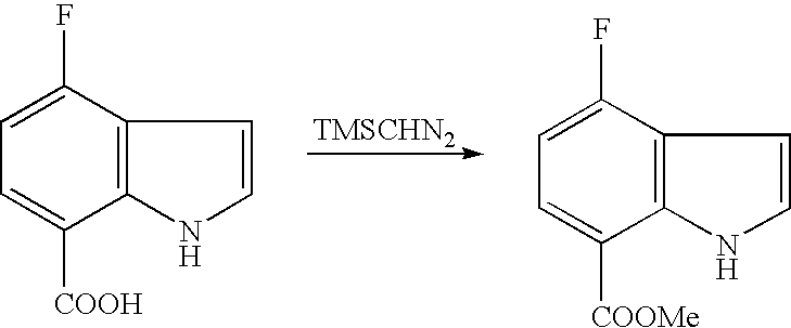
[TMSCHN2].C12=C(C(F)=CC=C1[COOH])C=CN2.C12=C(C(F)=CC=C1[COOMe])C=CN2
